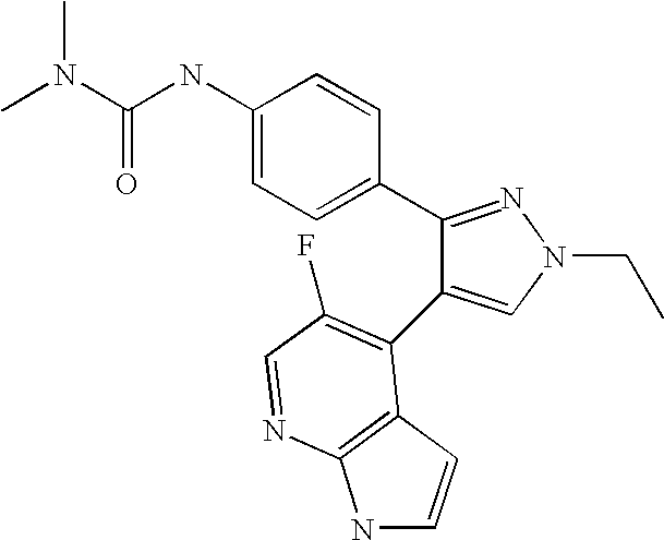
C(NC1=CC=C(C2=NN(CC)C=C2C2=C(F)C=NC3=C2C=CN3)C=C1)(=O)N(C)C
